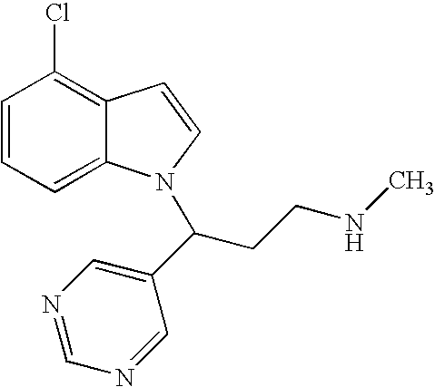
C1=CC=C2C(=C1Cl)C=CN2C(CCNC)C1=CN=CN=C1
